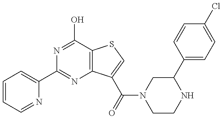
C1=CC=NC(C2=NC3=C(C(O)=N2)SC=C3C(=O)N2CCNC(C3=CC=C(Cl)C=C3)C2)=C1
